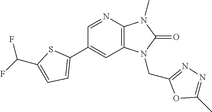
C1(C2=CC=C(C(F)F)S2)=CC2=C(N=C1)N(C)C(=O)N2CC1=NN=C(C)O1
